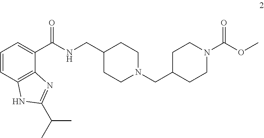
C1=CC=C(C(NCC2CCN(CC3CCN(C(OC)=O)CC3)CC2)=O)C2=C1NC(C(C)C)=N2
